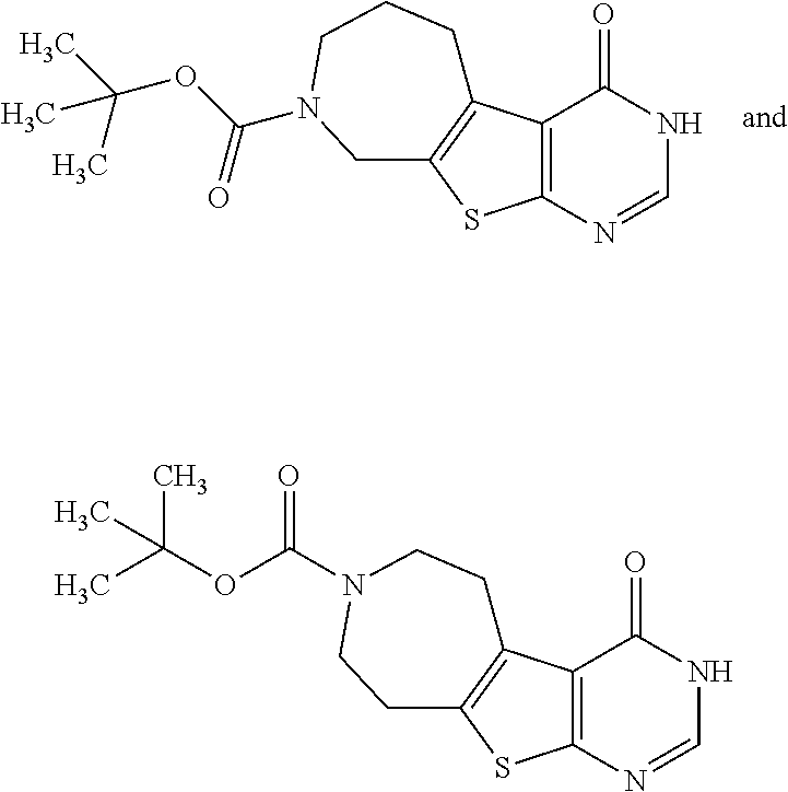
C12=C(N=CNC1=O)SC1=C2CCCN(C(OC(C)(C)C)=O)C1.C12=C(N=CNC1=O)SC1=C2CCN(C(OC(C)(C)C)=O)CC1
